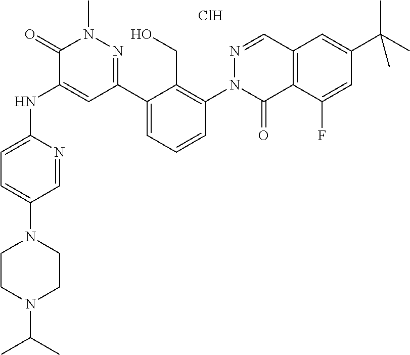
C12=C(C(F)=CC(C(C)(C)C)=C1)C(=O)N(C1=C(CO)C(C3=NN(C)C(=O)C(NC4=CC=C(N5CCN(C(C)C)CC5)C=N4)=C3)=CC=C1)N=C2.Cl
